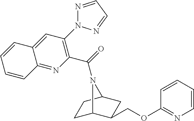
C1C2C(COC3=NC=CC=C3)CC(C1)N2C(=O)C1=C(N2N=CC=N2)C=C2C(=N1)C=CC=C2
